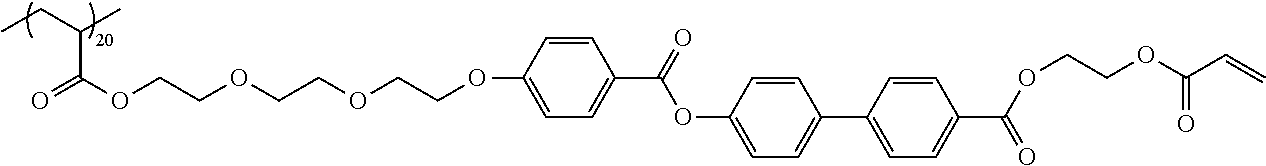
O=C(OCCOCCOCCOC1=CC=C(C(=O)OC2=CC=C(C3=CC=C(C(=O)OCCOC(C=C)=O)C=C3)C=C2)C=C1)C(CC)C
